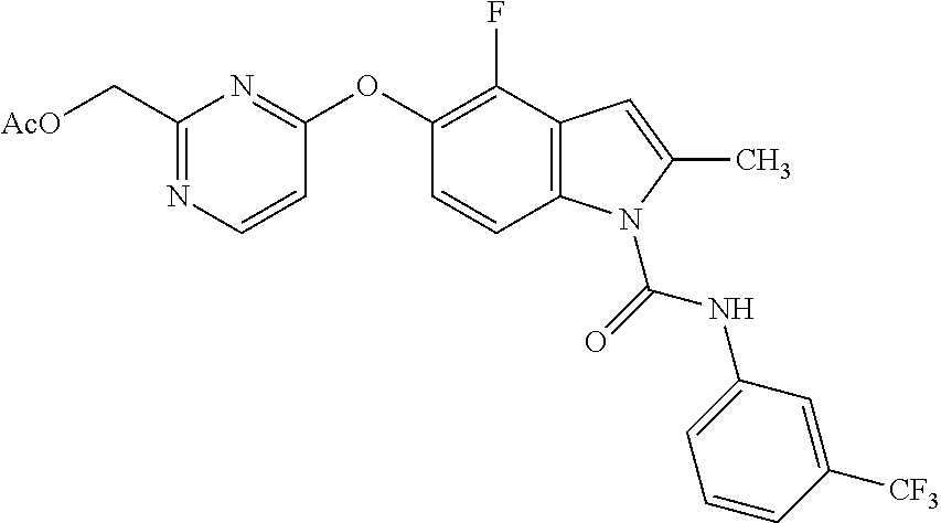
C1(OC2=NC(C[AcO])=NC=C2)=C(F)C2=C(C=C1)N(C(NC1=CC=CC([CF3])=C1)=O)C(C)=C2
